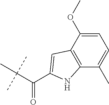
C(C(=O)C1=CC2=C(C(C)=CC=C2OC)N1)(C)(C)C
